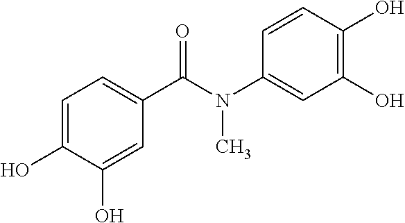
C1=C(O)C(O)=CC(C(N(C2=CC(O)=C(O)C=C2)C)=O)=C1
